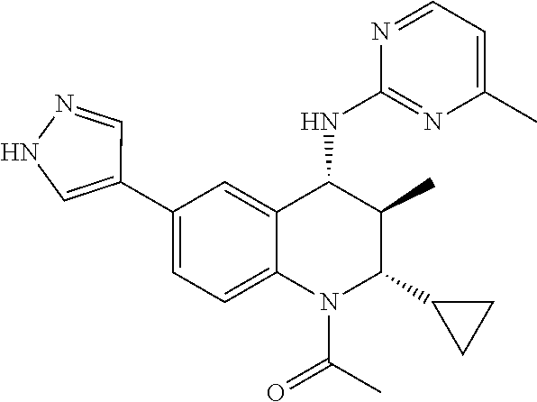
C1(C2=CNN=C2)=CC=C2C(=C1)C(NC1=NC(C)=CC=N1)C(C)C(C1CC1)N2C(C)=O
